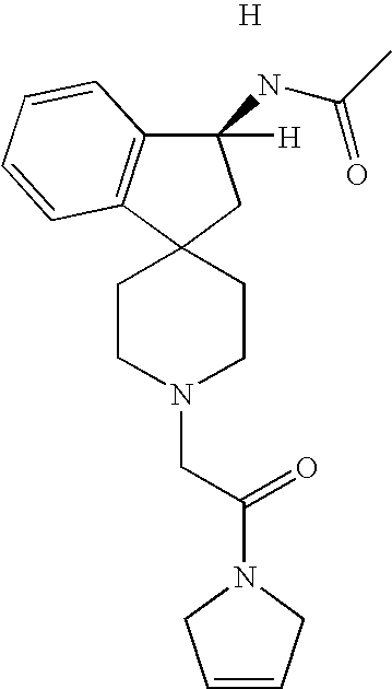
C1(NC(C)=O)([H])C2=C(C3(C1)CCN(CC(=O)N1CC=CC1)CC3)C=CC=C2.[H]
